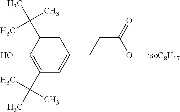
C1=C(C(C)(C)C)C(O)=C(C(C)(C)C)C=C1CCC(=O)O[isoC8H17]
